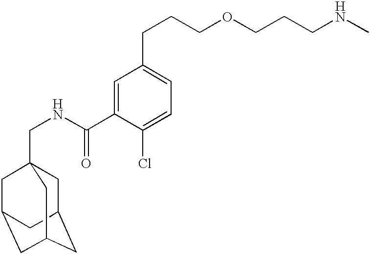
C1C2CC3CC(CC1(CNC(C1=CC(CCCOCCCNC)=CC=C1Cl)=O)C3)C2
